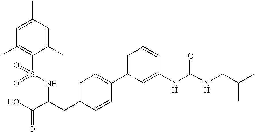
C1=C(C)C=C(C)C(S(NC(C(O)=O)CC2=CC=C(C3=CC=CC(NC(NCC(C)C)=O)=C3)C=C2)(=O)=O)=C1C
